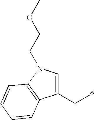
C1(CC)=CN(CCOC)C2=C1C=CC=C2
